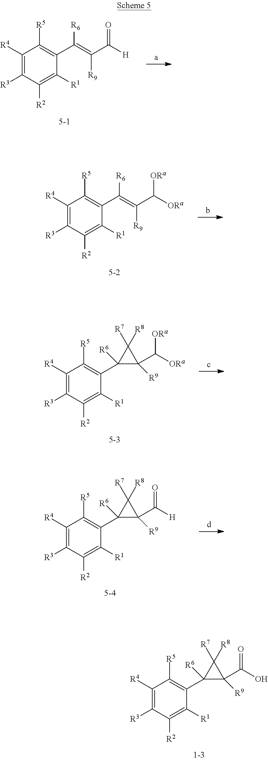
C1([R4])=C([R3])C([R2])=C([R1])C(C2([R6])C(C(=O)O)([R9])C2([R7])[R8])=C1[R5].C1([R4])=C([R3])C([R2])=C([R1])C(C(=C([R9])C([H])=O)[R6])=C1[R5].C1([R4])=C([R3])C([R2])=C([R1])C(C(=C([R9])C([ORa])[ORa])[R6])=C1[R5].C1([R4])=C([R3])C([R2])=C([R1])C(C2([R6])C(C([ORa])[ORa])([R9])C2([R7])[R8])=C1[R5].C1([R4])=C([R3])C([R2])=C([R1])C(C2([R6])C(C(=O)[H])([R9])C2([R7])[R8])=C1[R5]
